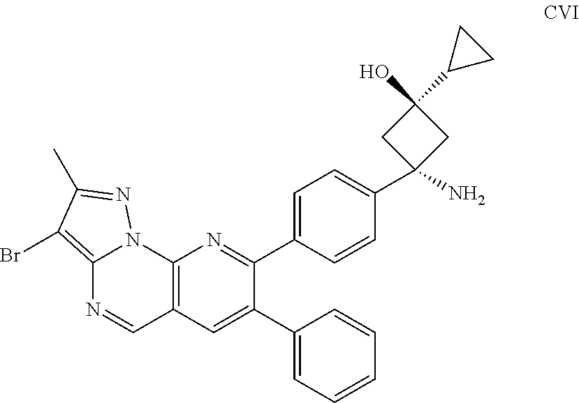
C12=C(C=C(C3=CC=CC=C3)C(C3=CC=C(C4(N)CC(O)(C5CC5)C4)C=C3)=N1)C=NC1=C(Br)C(C)=NN21
